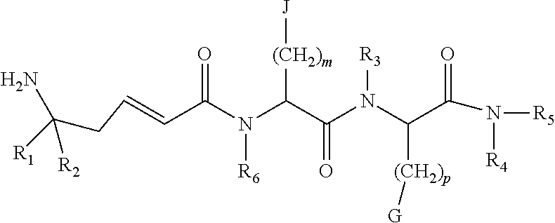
[(CH2)m](C(C(N(C(C(N([R5])[R4])=O)[(CH2)p][G])[R3])=O)N(C(C=CCC([R1])(N)[R2])=O)[R6])[J]
